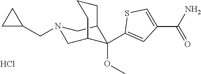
Cl.C1(C2(OC)C3CN(CC4CC4)CC2CCC3)=CC(C(N)=O)=CS1
